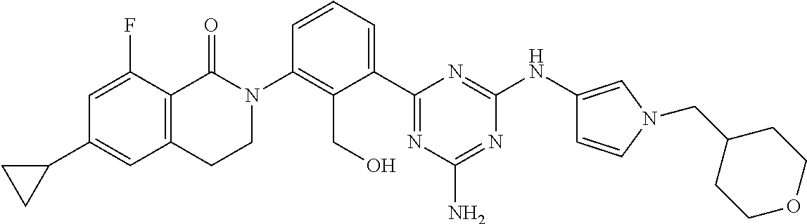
C12=C(C(=O)N(C3=C(CO)C(C4=NC(N)=NC(NC5=CN(CC6CCOCC6)C=C5)=N4)=CC=C3)CC1)C(F)=CC(C1CC1)=C2
